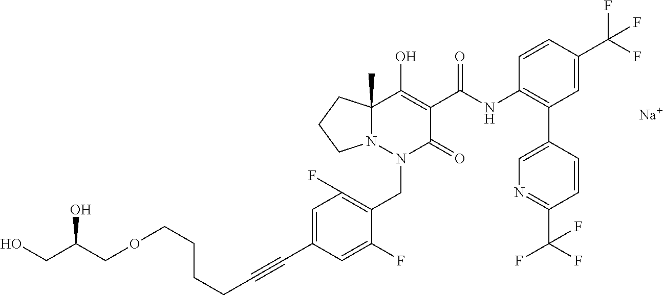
C1=C(C#CCCCCOCC(CO)O)C=C(F)C(CN2C(=O)C(C(=O)NC3=C(C4=CN=C(C(F)(F)F)C=C4)C=C(C(F)(F)F)C=C3)=C(O)C3(C)N2CCC3)=C1F.[Na]
